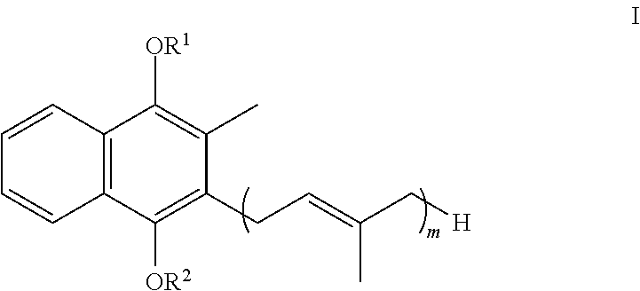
C12=C(C([OR2])=C(CC=C(C[H])C)C(C)=C1[OR1])C=CC=C2
